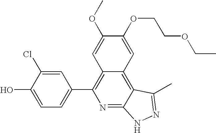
C1=C(O)C(Cl)=CC(C2=C3C(=C4C(=N2)NN=C4C)C=C(OCCOCC)C(OC)=C3)=C1
